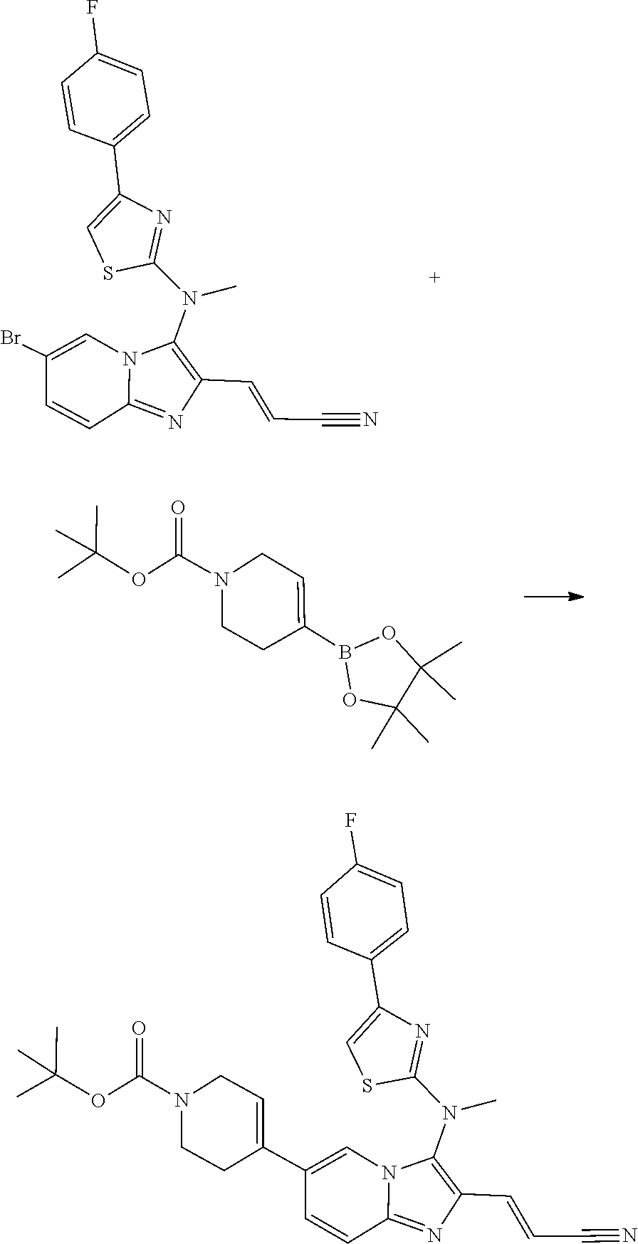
C(#N)C=CC1=C(N(C)C2=NC(C3=CC=C(F)C=C3)=CS2)N2C(=N1)C=CC(Br)=C2.O1C(C)(C)C(C)(C)OB1C1=CCN(C(=O)OC(C)(C)C)CC1.C(C#N)=CC1=C(N(C2=NC(C3=CC=C(F)C=C3)=CS2)C)N2C(=N1)C=CC(C1=CCN(C(=O)OC(C)(C)C)CC1)=C2
